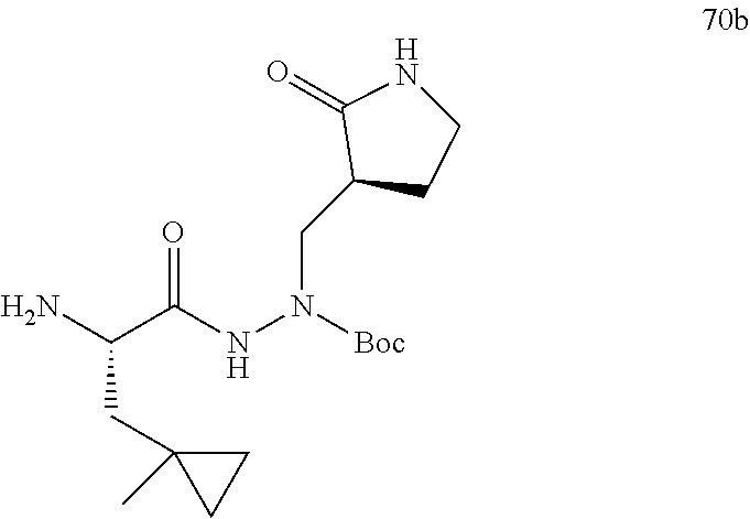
C(C(NN([Boc])CC1CCNC1=O)=O)(N)CC1(C)CC1
